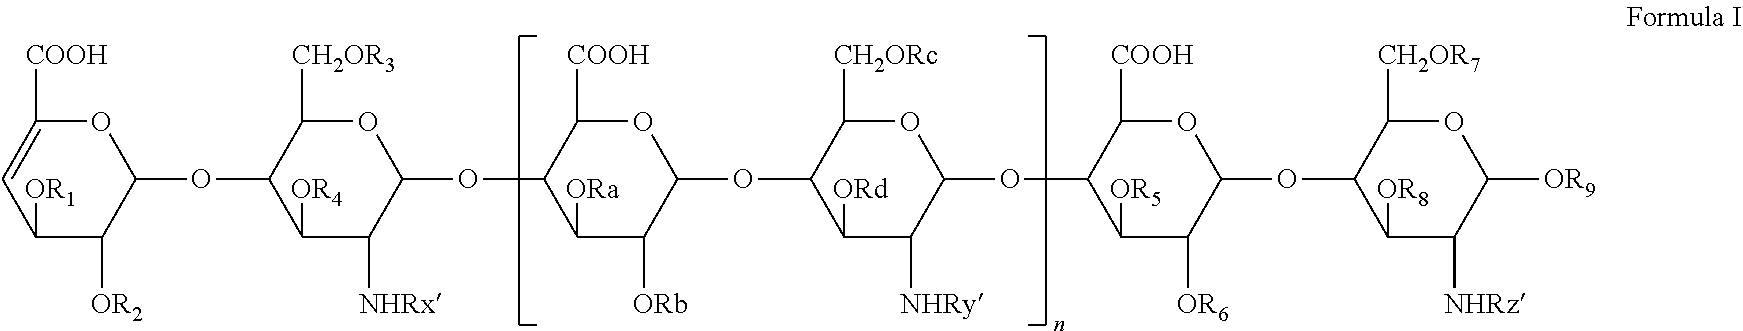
C1([COOH])=CC([OR1])C([OR2])C(OC2C([OR4])C([NHRx])C(OC3C([ORa])C([ORb])C(OC4C([ORd])C([NHRy])C(OC5C([COOH])OC(OC6C([CH2OR7])OC([OR9])C([NHRz])C6[OR8])C([OR6])C5[OR5])OC4[CH2ORc])OC3[COOH])OC2[CH2OR3])O1
